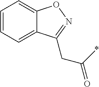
C12=CC=CC=C1C(CC(*)=O)=NO2
